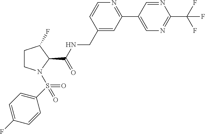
N1=CC(C2=NC=CC(CNC(C3C(F)CCN3S(=O)(C3=CC=C(F)C=C3)=O)=O)=C2)=CN=C1C(F)(F)F
